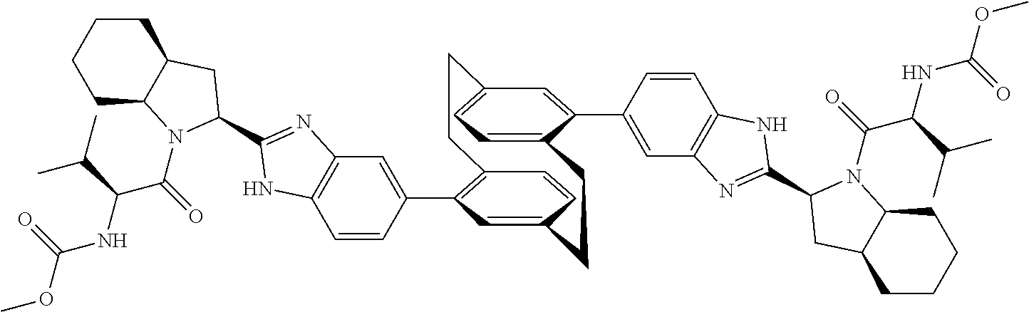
C1=C(C2=CC3=CC=C2CCC2=CC(C4=CC5=C(C=C4)NC(C4N(C(C(NC(=O)OC)C(C)C)=O)C6CCCCC6C4)=N5)=C(C=C2)CC3)C=CC2=C1N=C(C1N(C(C(NC(=O)OC)C(C)C)=O)C3CCCCC3C1)N2
